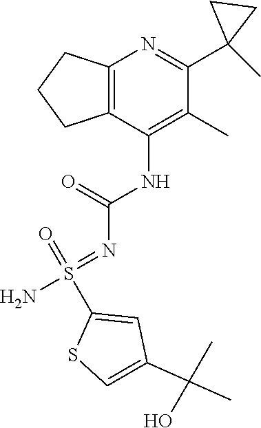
C1(C(C)(C)O)=CSC(S(=NC(=O)NC2=C(C)C(C3(C)CC3)=NC3=C2CCC3)(N)=O)=C1
